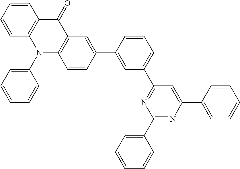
C1(C2=CC(C3=NC(C4=CC=CC=C4)=NC(C4=CC=CC=C4)=C3)=CC=C2)=CC2=C(C=C1)N(C1=CC=CC=C1)C1=C(C2=O)C=CC=C1
